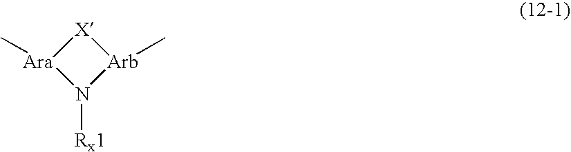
[X]1[Ara](C)N([Rx1])[Arb]1C
